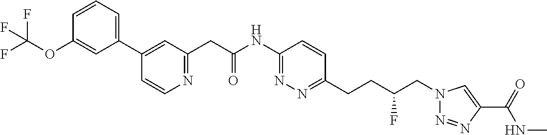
C1(C2=CC(CC(NC3=NN=C(CCC(CN4N=NC(C(=O)NC)=C4)F)C=C3)=O)=NC=C2)=CC=CC(OC(F)(F)F)=C1
